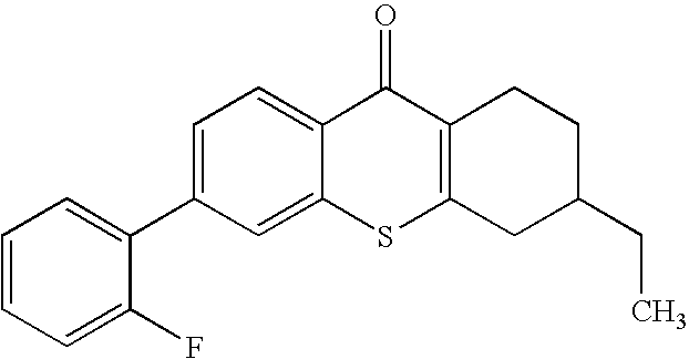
C1(C2=CC=CC=C2F)=CC=C2C(=C1)SC1=C(C2=O)CCC(CC)C1
